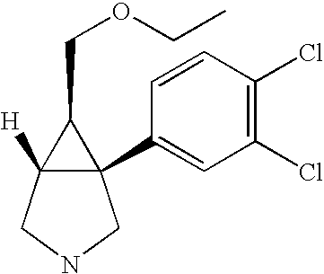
C12(C3=CC(Cl)=C(Cl)C=C3)C([H])(CNC1)C2COCC
